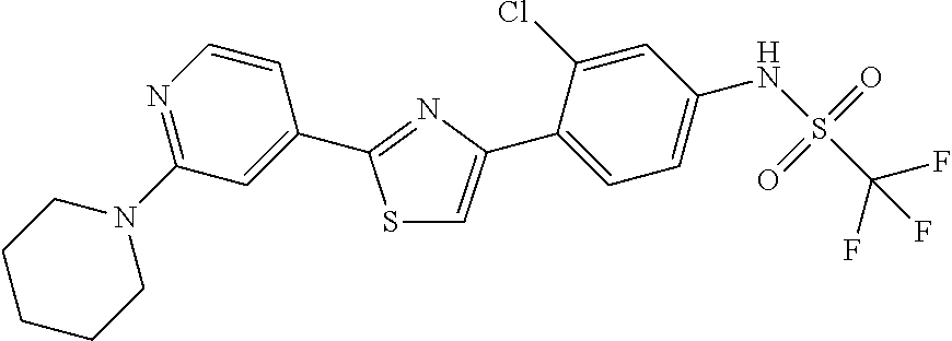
C1(C2=CSC(C3=CC(N4CCCCC4)=NC=C3)=N2)=CC=C(NS(C(F)(F)F)(=O)=O)C=C1Cl
